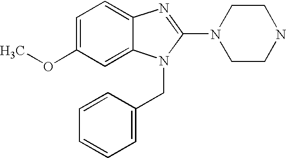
C1=C2C(=CC=C1OC)N=C(N1CCNCC1)N2CC1=CC=CC=C1
